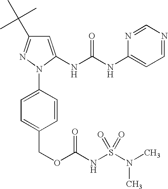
C1=C(NC(NC2=CC=NC=N2)=O)N(C2=CC=C(COC(NS(N(C)C)(=O)=O)=O)C=C2)N=C1C(C)(C)C
